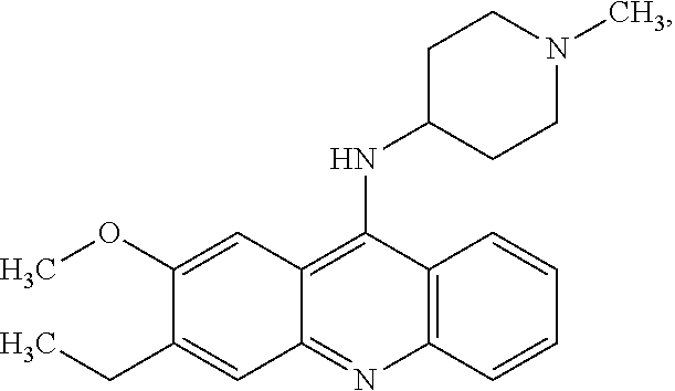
C12=C(N=C3C(=C1NC1CCN(C)CC1)C=C(OC)C(CC)=C3)C=CC=C2
